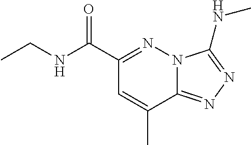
C12=NN=C(NC)N1N=C(C(NCC)=O)C=C2C
